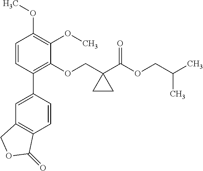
C1=CC(C2=CC3=C(C=C2)C(=O)OC3)=C(OCC2(C(=O)OCC(C)C)CC2)C(OC)=C1OC
